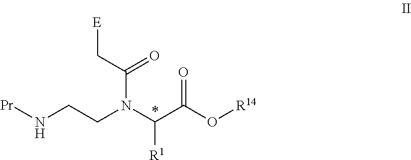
N(CCN(C(C(O[R14])=O)[R1])C(C[E])=O)[Pr]
